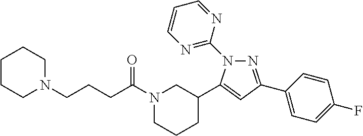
N1(C(CCCN2CCCCC2)=O)CCCC(C2=CC(C3=CC=C(F)C=C3)=NN2C2=NC=CC=N2)C1
